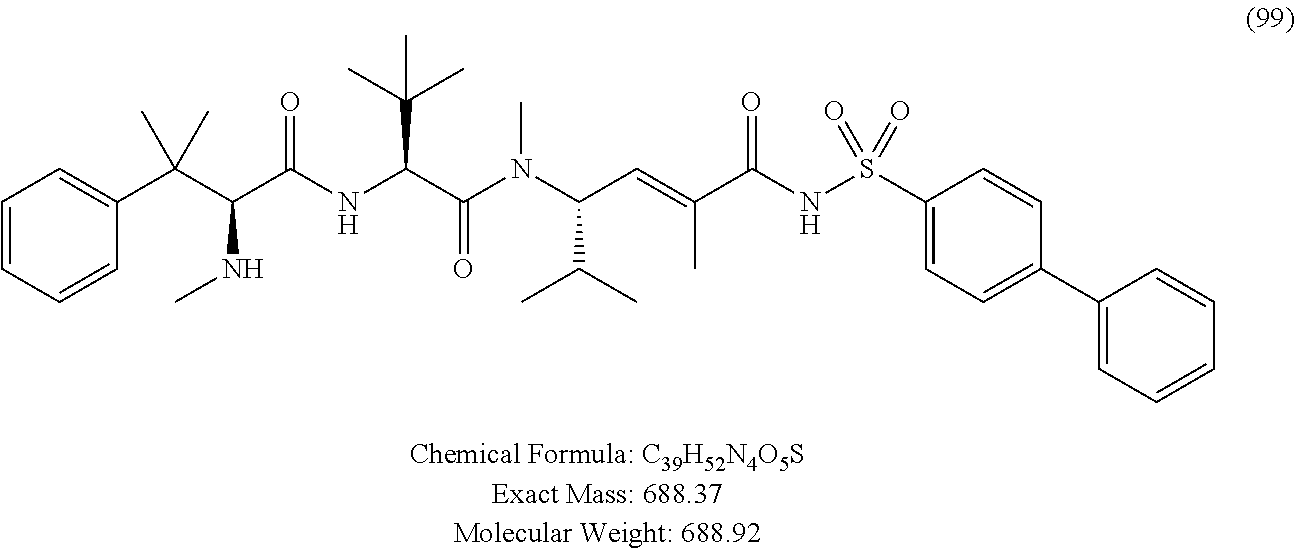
C1=CC=C(C(C(C(NC(C(N(C(C=C(C(NS(C2=CC=C(C3=CC=CC=C3)C=C2)(=O)=O)=O)C)C(C)C)C)=O)C(C)(C)C)=O)NC)(C)C)C=C1
